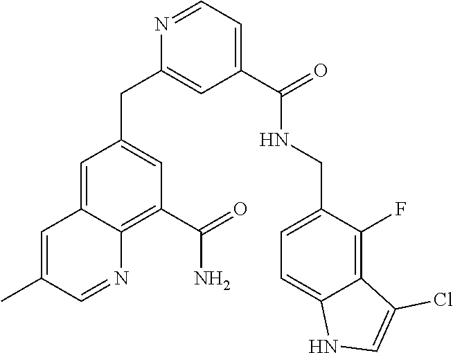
C1=C(C)C=NC2=C(C(=O)N)C=C(CC3=CC(C(NCC4=CC=C5C(=C4F)C(Cl)=CN5)=O)=CC=N3)C=C12
